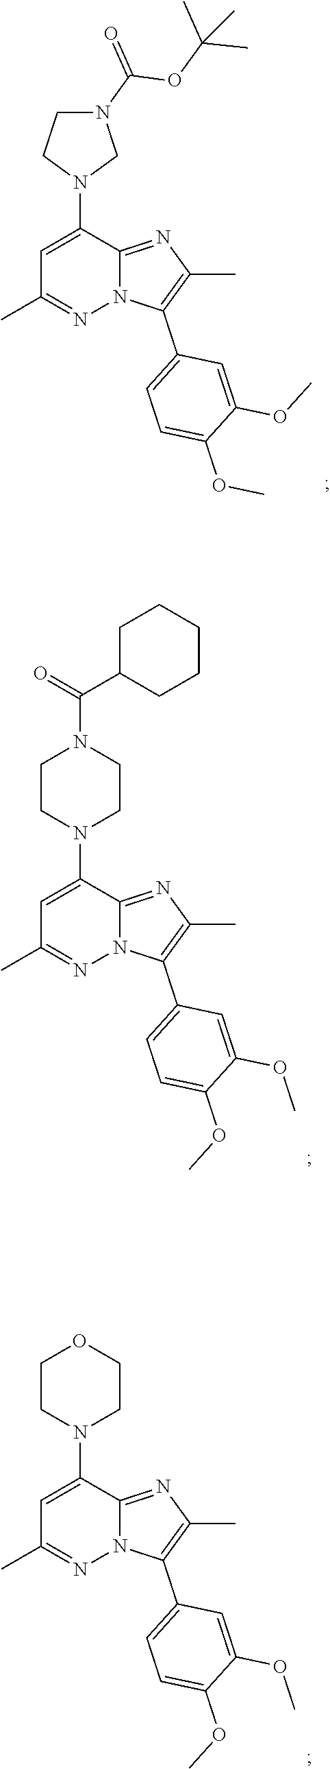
C1=C(N2CN(C(=O)OC(C)(C)C)CC2)C2=NC(C)=C(C3=CC=C(OC)C(OC)=C3)N2N=C1C.C1=C(N2CCN(C(=O)C3CCCCC3)CC2)C2=NC(C)=C(C3=CC=C(OC)C(OC)=C3)N2N=C1C.C1=C(N2CCOCC2)C2=NC(C)=C(C3=CC=C(OC)C(OC)=C3)N2N=C1C
